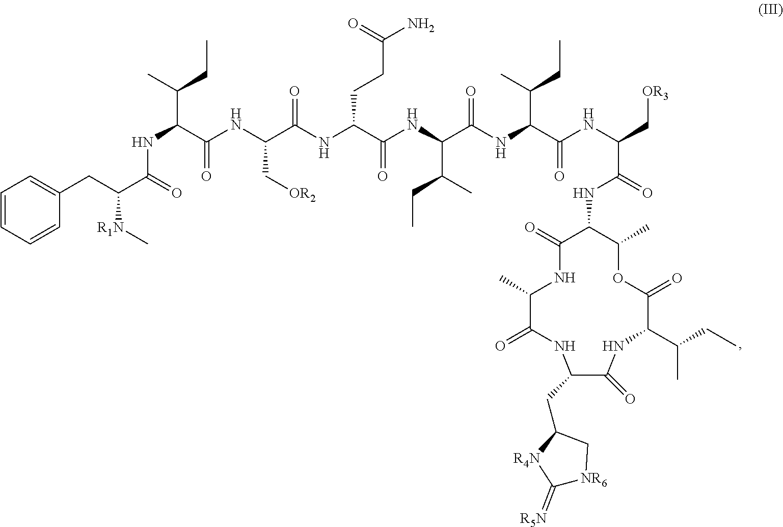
N(C(C(NC(C(NC(C(NC(C(NC(C(NC(C[OR3])C(NC1C(=O)NC(C)C(=O)NC(CC2[R4N]C(=[R5N])[NR6]C2)C(=O)NC(C(C)CC)C(=O)OC1C)=O)=O)C(CC)C)=O)C(CC)C)=O)CCC(N)=O)=O)C[OR2])=O)C(CC)C)C(=O)C(CC1=CC=CC=C1)[R1N]C
